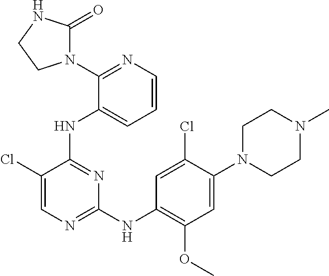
C1N(C2=CC(OC)=C(NC3=NC=C(Cl)C(NC4=CC=CN=C4N4C(=O)NCC4)=N3)C=C2Cl)CCN(C)C1
